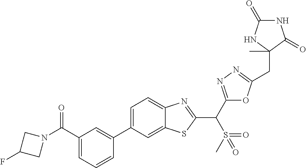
C1=CC=C(C(N2CC(F)C2)=O)C=C1C1=CC=C2C(=C1)SC(C(C1=NN=C(CC3(C)NC(=O)NC3=O)O1)S(C)(=O)=O)=N2
